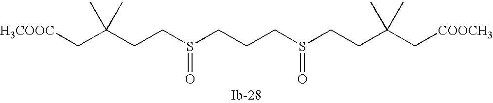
[H3COOC]CC(CCS(CCCS(CCC(C[COOCH3])(C)C)=O)=O)(C)C
